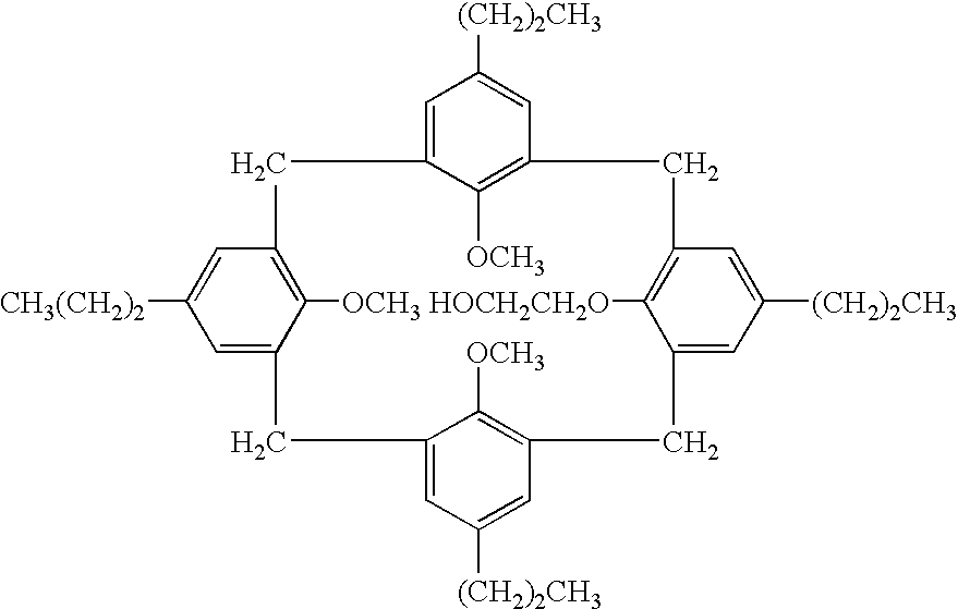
C1=C2C([OCH3])=C(C=C1[(CH2)2CH3])CC1=C([HOCH2CH2O])C(=CC([(CH2)2CH3])=C1)CC1=C([OCH3])C(=CC([(CH2)2CH3])=C1)CC1=CC([CH3(CH2)2])=CC(=C1[OCH3])C2
